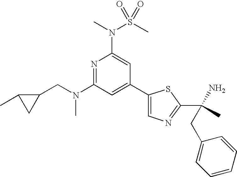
N1=C(N(CC2C(C)C2)C)C=C(C2=CN=C(C(N)(C)CC3=CC=CC=C3)S2)C=C1N(C)S(C)(=O)=O
